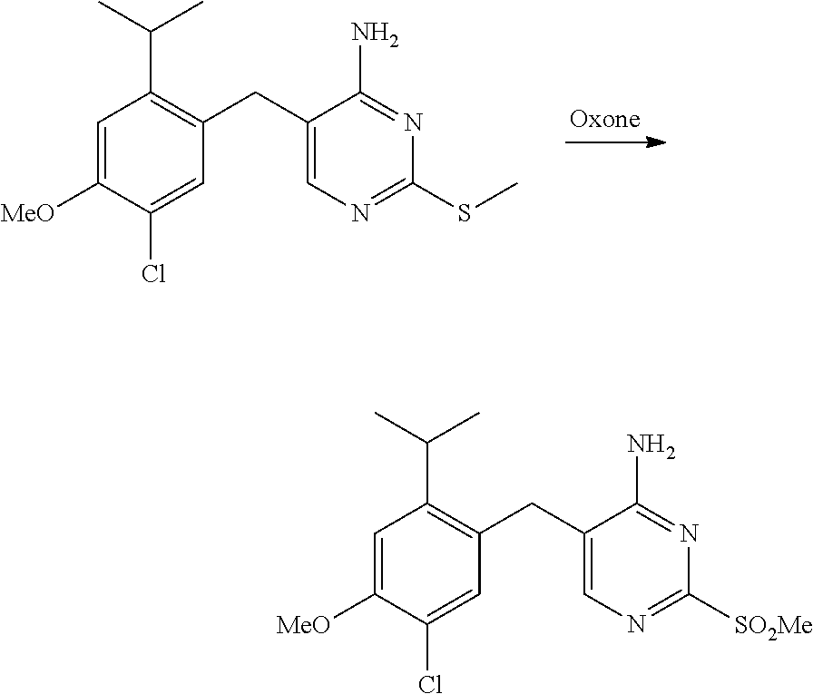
C1=C([MeO])C(Cl)=CC(CC2=CN=C(SC)N=C2N)=C1C(C)C.C1=C([MeO])C(Cl)=CC(CC2=CN=C([SO2Me])N=C2N)=C1C(C)C
